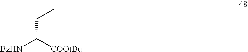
[BzHN]C([COOtBu])CC
